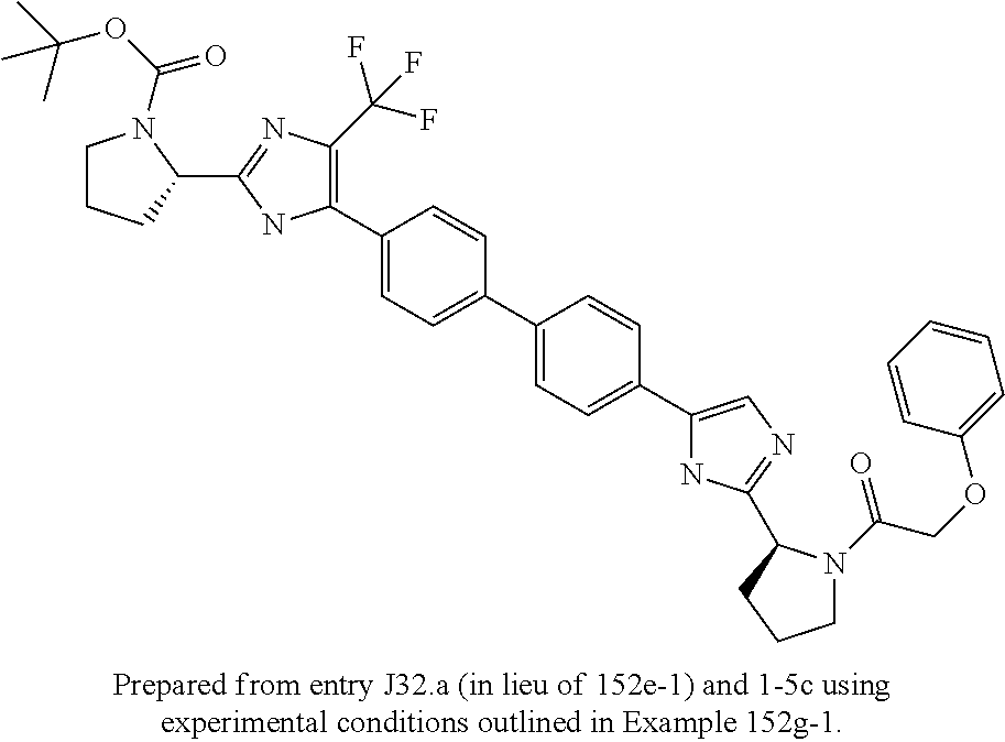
C1(C2=C(C(F)(F)F)N=C(C3N(C(OC(C)(C)C)=O)CCC3)N2)=CC=C(C2=CC=C(C3=CN=C(C4N(C(COC5=CC=CC=C5)=O)CCC4)N3)C=C2)C=C1
